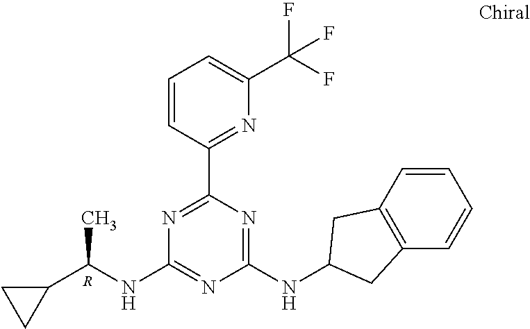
[R].N1=C(C2=NC(C(F)(F)F)=CC=C2)N=C(NC2CC3=C(C=CC=C3)C2)N=C1NC(C1CC1)C
